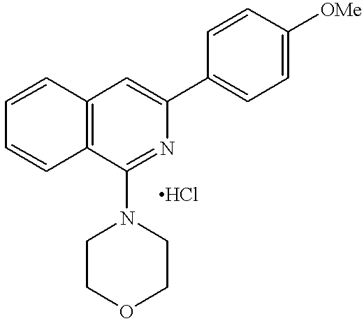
C1=CC2=C(C=C1)C(N1CCOCC1)=NC(C1=CC=C([OMe])C=C1)=C2
